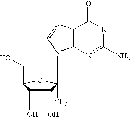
C12=C(N=C([NH2])NC1=O)N(C1(C)C(O)C(O)C(CO)O1)C=N2
